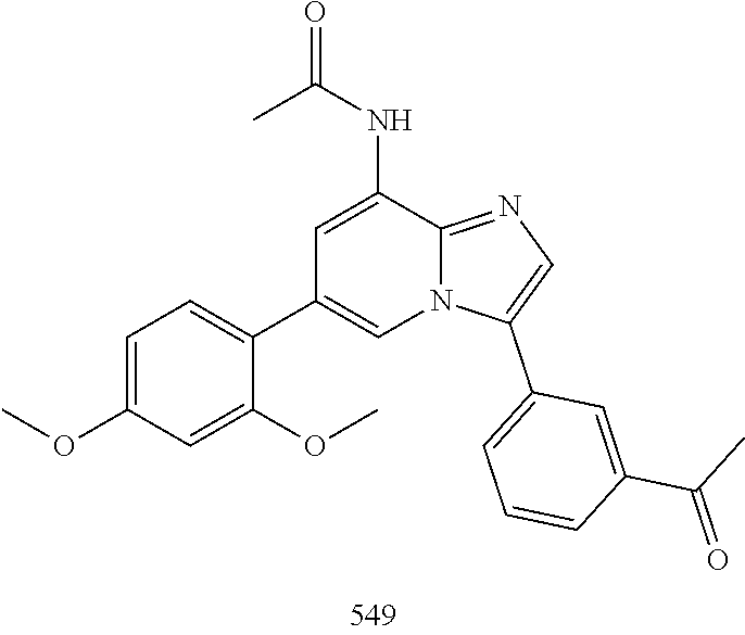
C1(C2=CC=C(OC)C=C2OC)=CN2C(=NC=C2C2=CC=CC(C(C)=O)=C2)C(NC(=O)C)=C1
